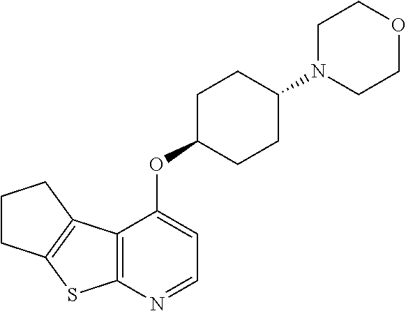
C12=C(N=CC=C1OC1CCC(N3CCOCC3)CC1)SC1=C2CCC1
